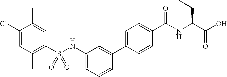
C1(Cl)=CC(C)=C(S(NC2=CC=CC(C3=CC=C(C(NC(C(O)=O)CC)=O)C=C3)=C2)(=O)=O)C=C1C
